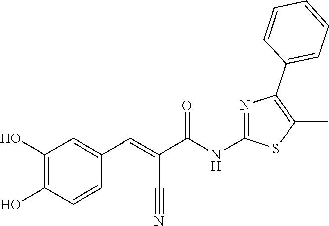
C1(O)=C(O)C=CC(C=C(C(NC2=NC(C3=CC=CC=C3)=C(C)S2)=O)C#N)=C1
